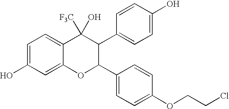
C1=C(O)C=C2C(=C1)C(O)([F3C])C(C1=CC=C(O)C=C1)C(C1=CC=C(OCCCl)C=C1)O2
